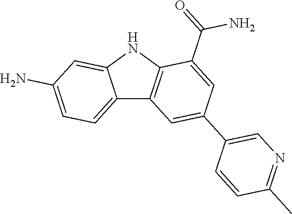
C12=CC=C(N)C=C1NC1=C2C=C(C2=CN=C(C)C=C2)C=C1C(=O)N
